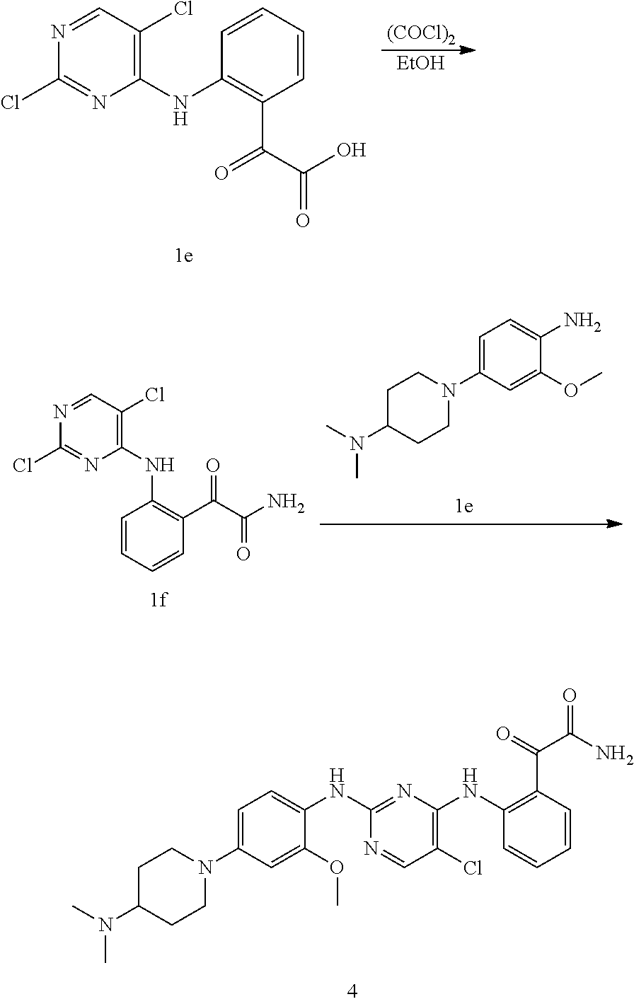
C1C(N(C)C)CCN(C2=CC=C(NC3=NC(NC4=C(C(C(=O)N)=O)C=CC=C4)=C(Cl)C=N3)C(OC)=C2)C1.N1=CC(Cl)=C(NC2=C(C(C(O)=O)=O)C=CC=C2)N=C1Cl.[(COCl)2].[EtOH].N1=CC(Cl)=C(NC2=C(C(=O)C(N)=O)C=CC=C2)N=C1Cl.C1C(N(C)C)CCN(C2=CC=C(N)C(OC)=C2)C1
